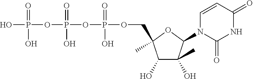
OP(=O)(OP(=O)(O)OP(=O)(O)OCC1(C)C(O)C(O)(C)C(N2C(=O)NC(=O)C=C2)O1)O
